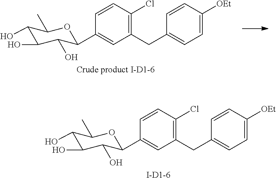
C1(O)C(O)C(O)C(C2=CC(CC3=CC=C([OEt])C=C3)=C(Cl)C=C2)OC1C.[Crude product I-D1-6].C1(O)C(O)C(O)C(C2=CC(CC3=CC=C([OEt])C=C3)=C(Cl)C=C2)OC1C.[I-D1-6]
